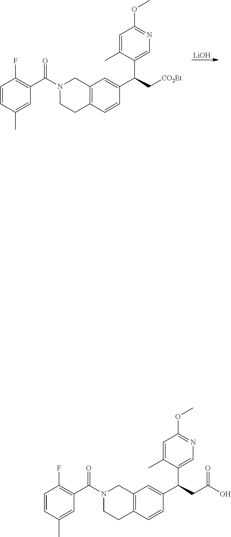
C12=C(C=CC(C(C[CO2Et])C3=CN=C(OC)C=C3C)=C1)CCN(C(=O)C1=C(F)C=CC(C)=C1)C2.[LiOH].C12=C(C=CC(C(CC(=O)O)C3=CN=C(OC)C=C3C)=C1)CCN(C(=O)C1=C(F)C=CC(C)=C1)C2
